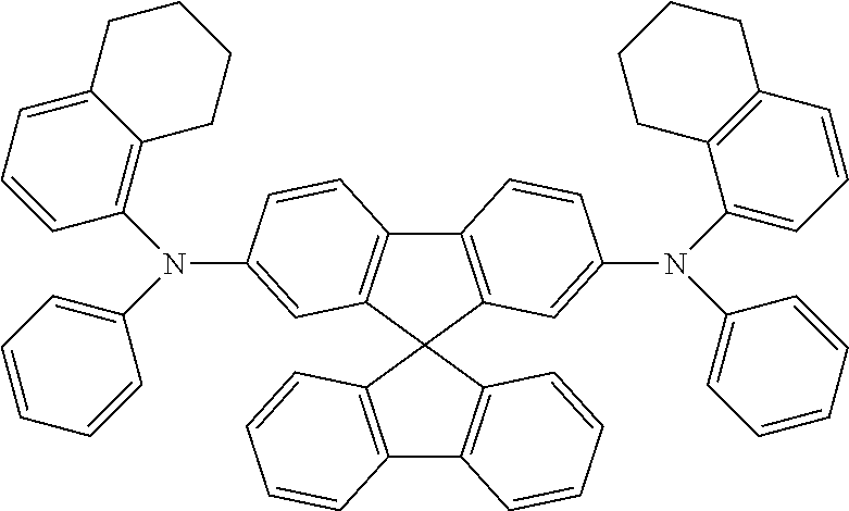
N(C1=CC2=C(C3=C(C=C(N(C4=CC=CC=C4)C4=CC=CC5=C4CCCC5)C=C3)C23C2=C(C4=C3C=CC=C4)C=CC=C2)C=C1)(C1=CC=CC=C1)C1=C2C(=CC=C1)CCCC2
